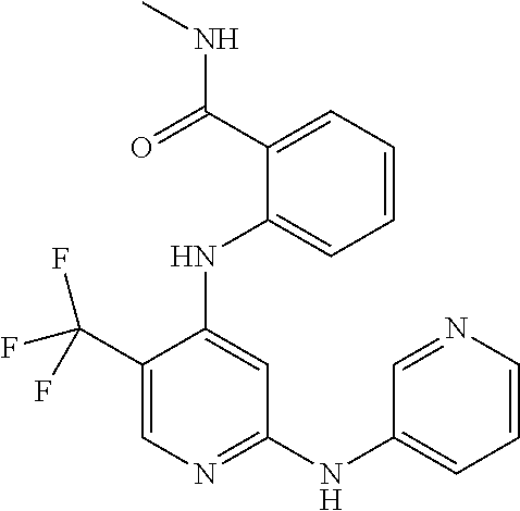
C1(C(F)(F)F)=CN=C(NC2=CC=CN=C2)C=C1NC1=CC=CC=C1C(NC)=O
